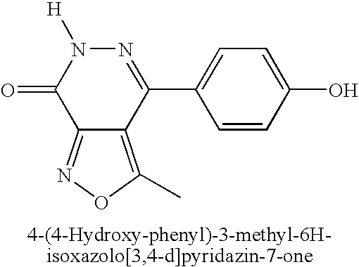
O=C1C2=NOC(C)=C2C(C2=CC=C(O)C=C2)=NN1[H]
